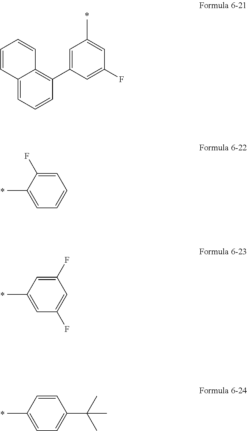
C12=CC=CC(C3=CC(C)=CC(F)=C3)=C1C=CC=C2.C1=C(F)C(C)=CC=C1.C1(F)=CC(C)=CC(F)=C1.C1=CC(C)=CC=C1C(C)(C)C
